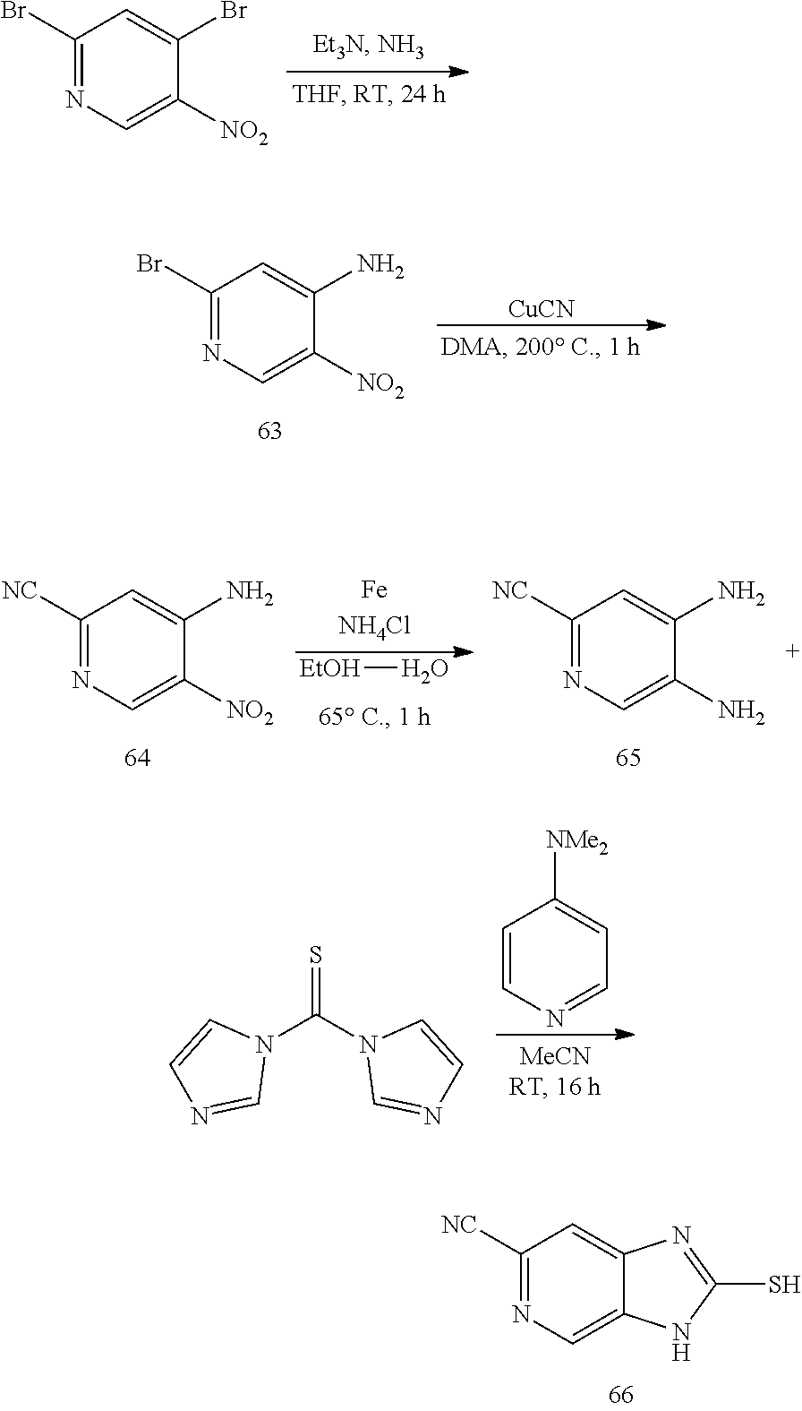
C1([NC])=NC=C2C(=C1)N=C(S)N2.C1(Br)=NC=C([NO2])C(Br)=C1.C1(Br)=NC=C([NO2])C(N)=C1.[CuCN].C1([NC])=NC=C([NO2])C(N)=C1.[EtOH]O.C1([NC])=NC=C(N)C(N)=C1.C1=CN=CC=C1[NMe2].S=C(N1C=CN=C1)N1C=NC=C1
